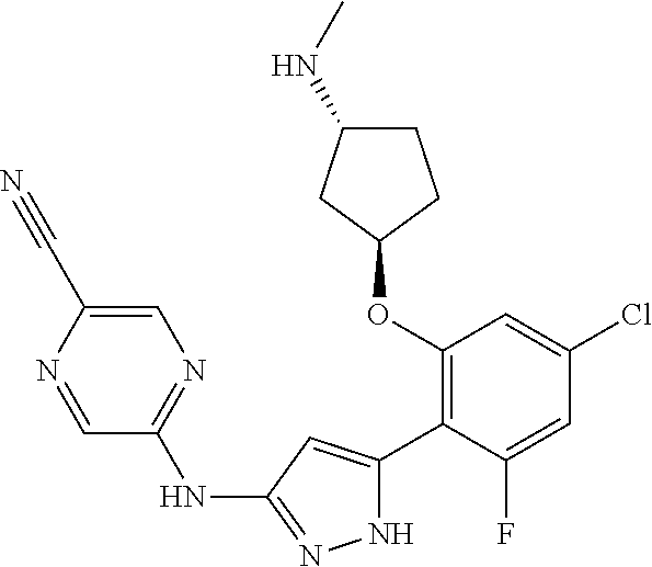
C1(OC2=C(C3=CC(NC4=NC=C(C#N)N=C4)=NN3)C(F)=CC(Cl)=C2)CCC(NC)C1
